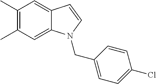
C1(C)=C(C)C=C2C(=C1)C=CN2CC1=CC=C(Cl)C=C1
